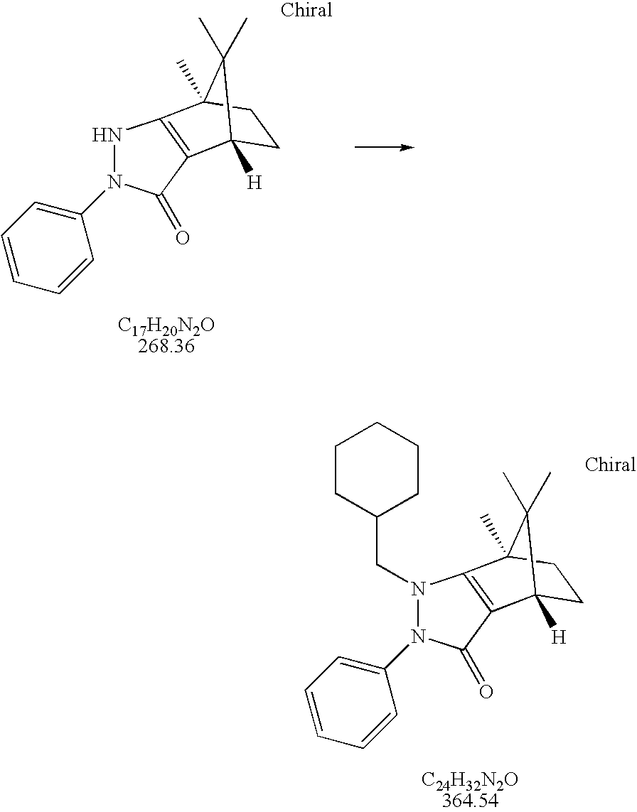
N1N(C2=CC=CC=C2)C(=O)C2=C1C1(C)CCC2([H])C1(C)C.C(N1N(C2=CC=CC=C2)C(=O)C2=C1C1(C)CCC2([H])C1(C)C)C1CCCCC1
